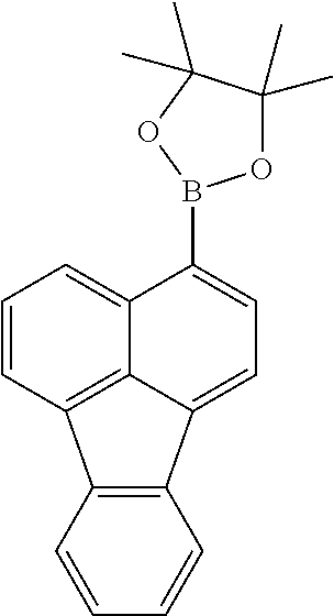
C12=C(C=CC=C1)C1=C3C(=CC=C1)C(B1OC(C)(C)C(C)(C)O1)=CC=C23
